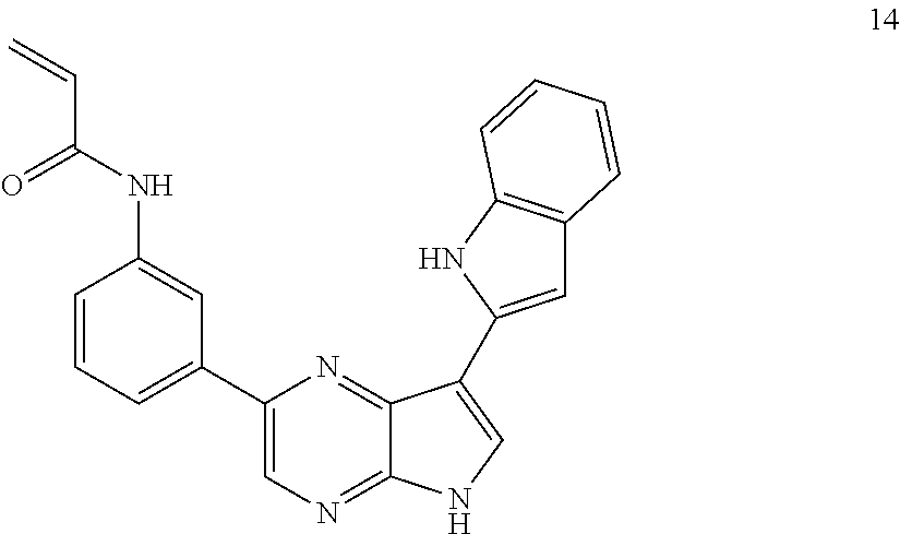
C1=C(C2=CNC3=NC=C(C4=CC=CC(NC(=O)C=C)=C4)N=C32)NC2=C1C=CC=C2
